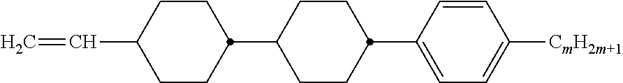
C1(C2CCC(C=C)CC2)CCC(C2=CC=C([CmH2m+1])C=C2)CC1
